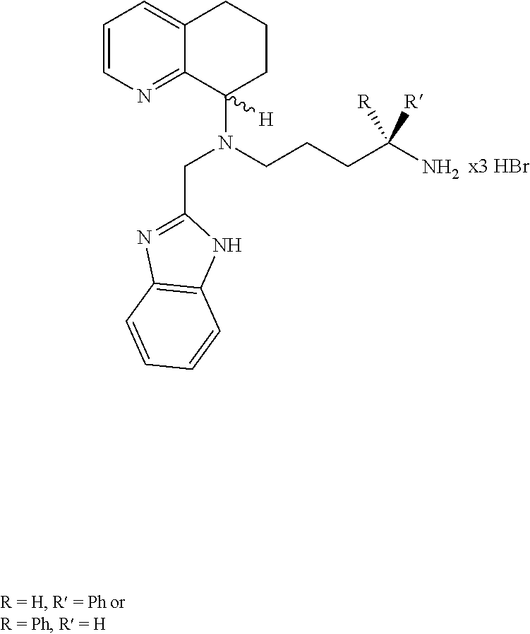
C1=CN=C2C(=C1)CCCC2(N(CCCC(N)([R])[R])CC1=NC2=C(N1)C=CC=C2)[H]
